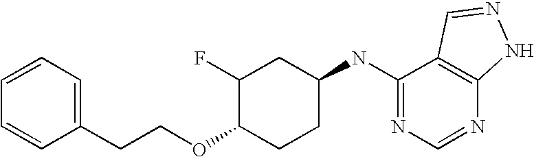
C1=CC=C(CCOC2C(F)CC(NC3=NC=NC4=C3C=NN4)CC2)C=C1
